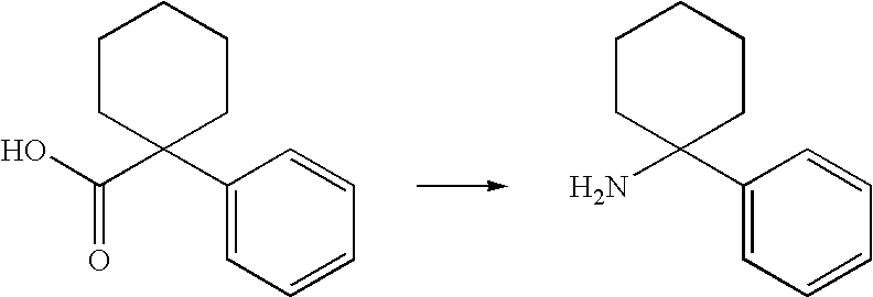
C1(C2(N)CCCCC2)=CC=CC=C1.C1(C2(C(O)=O)CCCCC2)=CC=CC=C1
